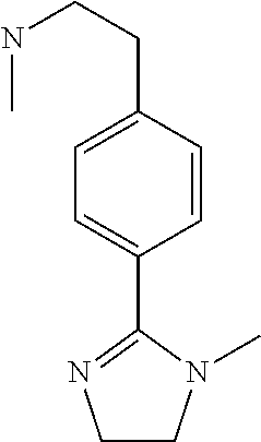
C1=CC(CCNC)=CC=C1C1=NCCN1C
